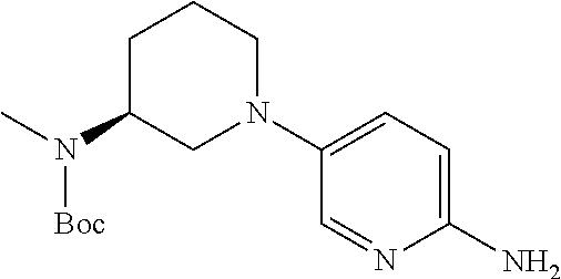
C1=NC(N)=CC=C1N1CCCC(N(C)[Boc])C1
